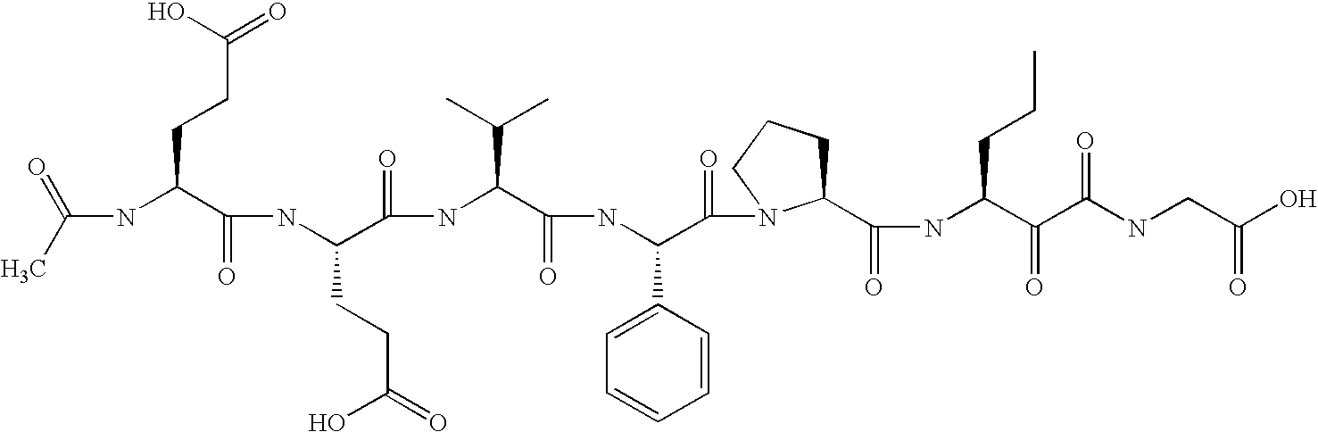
CC(=O)NC(C(NC(C(NC(C(NC(C(=O)N1C(C(NC(C(C(NCC(O)=O)=O)=O)CCC)=O)CCC1)C1=CC=CC=C1)=O)C(C)C)=O)CCC(O)=O)=O)CCC(=O)O
